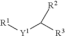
[R1][Y1]C([R3])[R2]
